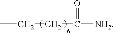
CCCC(=O)[NH2]
